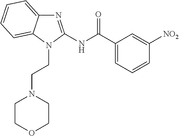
N1=C(NC(=O)C2=CC=CC([NO2])=C2)N(CCN2CCOCC2)C2=CC=CC=C12
